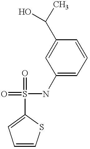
C1=CC=C(S(=O)(=O)NC2=CC=CC(C(C)O)=C2)S1
